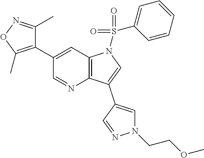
C12=C(C=C(C3=C(C)ON=C3C)C=N1)N(S(C1=CC=CC=C1)(=O)=O)C=C2C1=CN(CCOC)N=C1
